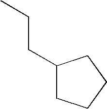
C1(CCC)CCCC1
